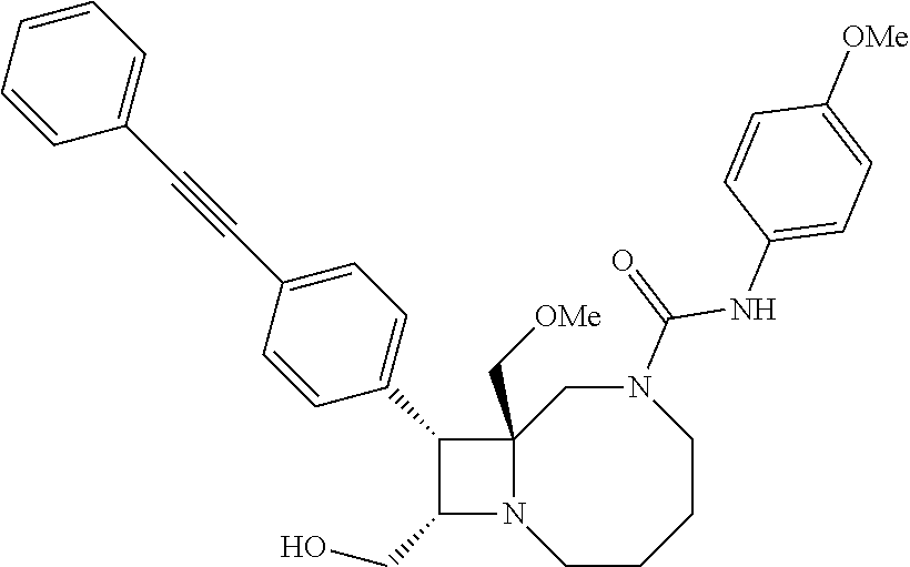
C1CCCN(C(=O)NC2=CC=C([OMe])C=C2)CC2(C[OMe])N1C(CO)C2C1=CC=C(C#CC2=CC=CC=C2)C=C1
